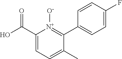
C1=CC(F)=CC=C1C1=[N+]([O-])C(C(O)=O)=CC=C1C
